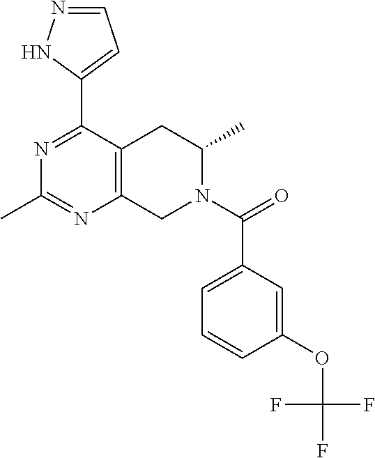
C1(C2=CC=NN2)=NC(C)=NC2=C1CC(C)N(C(C1=CC=CC(OC(F)(F)F)=C1)=O)C2
